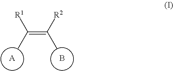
[A].B.CC(=C([R2])C)[R1]
